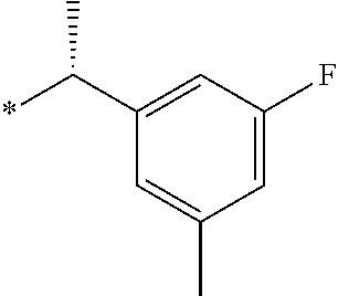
*C(C1=CC(F)=CC(C)=C1)C
